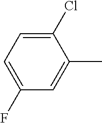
C1(Cl)=CC=C(F)C=C1C
